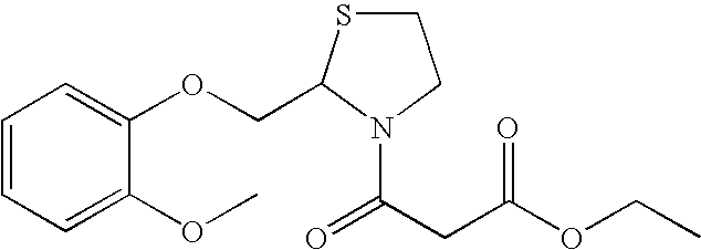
C1=CC=C(OC)C(OCC2N(C(CC(OCC)=O)=O)CCS2)=C1
